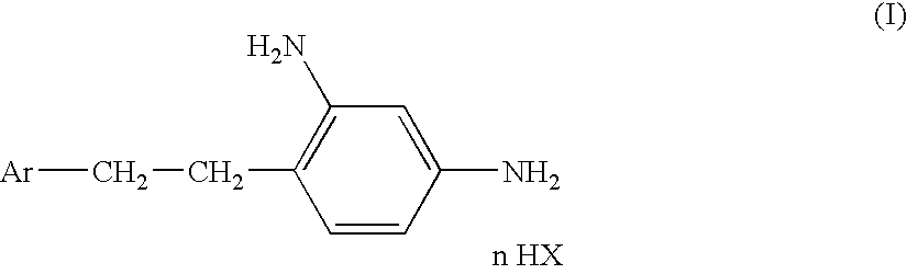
[Ar]CCC1=C(N)C=C(N)C=C1
